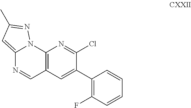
C12=C(C=C(C3=C(F)C=CC=C3)C(Cl)=N1)C=NC1=CC(C)=NN21
